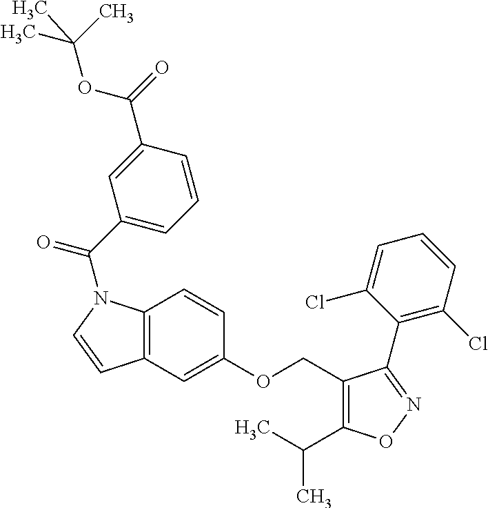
C12=C(C=C(OCC3=C(C(C)C)ON=C3C3=C(Cl)C=CC=C3Cl)C=C1)C=CN2C(C1=CC=CC(C(=O)OC(C)(C)C)=C1)=O
